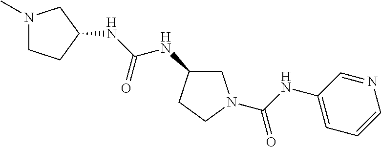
N1(C)CCC(NC(=O)NC2CN(C(=O)NC3=CC=CN=C3)CC2)C1
